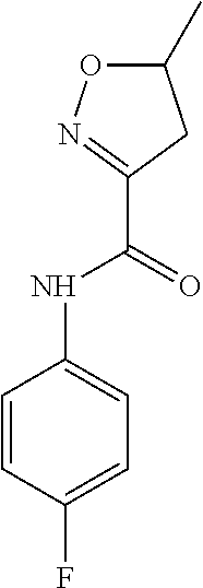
C1=CC(NC(C2=NOC(C)C2)=O)=CC=C1F
